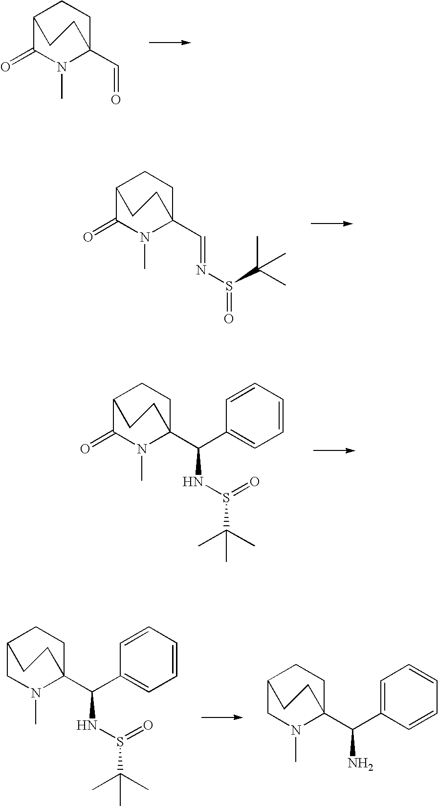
C12C(=O)N(C)C(C=O)(CC1)CC2.C12C(=O)N(C)C(C=NS(=O)C(C)(C)C)(CC1)CC2.C12C(=O)N(C)C(C(C3=CC=CC=C3)NS(C(C)(C)C)=O)(CC1)CC2.C12CN(C)C(C(C3=CC=CC=C3)NS(C(C)(C)C)=O)(CC1)CC2.C12CN(C)C(C(C3=CC=CC=C3)N)(CC1)CC2
